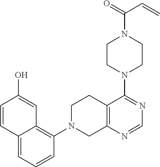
C12=C(N=CN=C1N1CCN(C(=O)C=C)CC1)CN(C1=C3C(=CC=C1)C=CC(O)=C3)CC2
